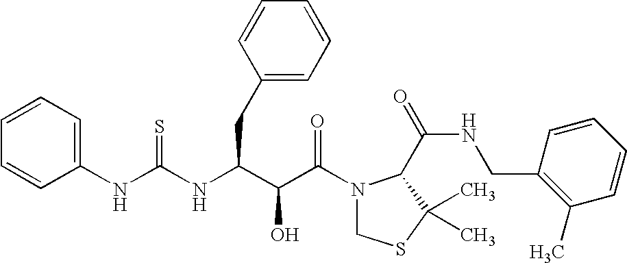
C1(NC(=S)NC(CC2=CC=CC=C2)C(C(N2CSC(C)(C)C2C(NCC2=C(C)C=CC=C2)=O)=O)O)=CC=CC=C1
